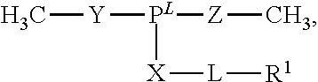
C[Y][PL]([X][L][R1])[Z]C
